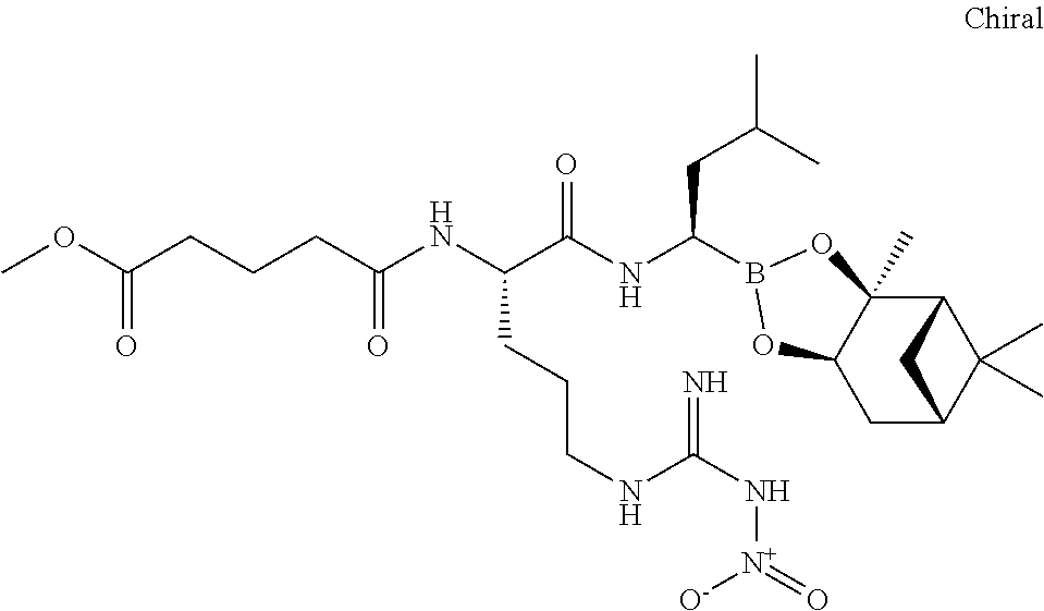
C12C3(C)C(CC(C1(C)C)C2)OB(C(NC(C(NC(=O)CCCC(OC)=O)CCCNC(N[N+](=O)[O-])=N)=O)CC(C)C)O3
